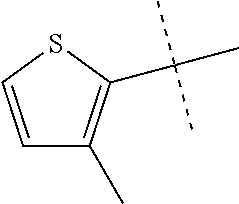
C1(C)=C(C(C)(C)C)SC=C1
